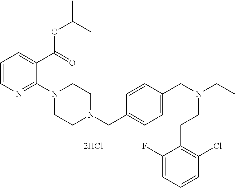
C1=CN=C(N2CCN(CC3=CC=C(CN(CC)CCC4=C(Cl)C=CC=C4F)C=C3)CC2)C(C(=O)OC(C)C)=C1
